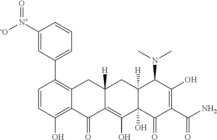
C1=CC(O)=C2C(=C1C1=CC=CC([N+]([-O])=O)=C1)CC1([H])C(=C(O)C3(O)C([H])(C1)C(N(C)C)C(O)=C(C(N)=O)C3=O)C2=O
